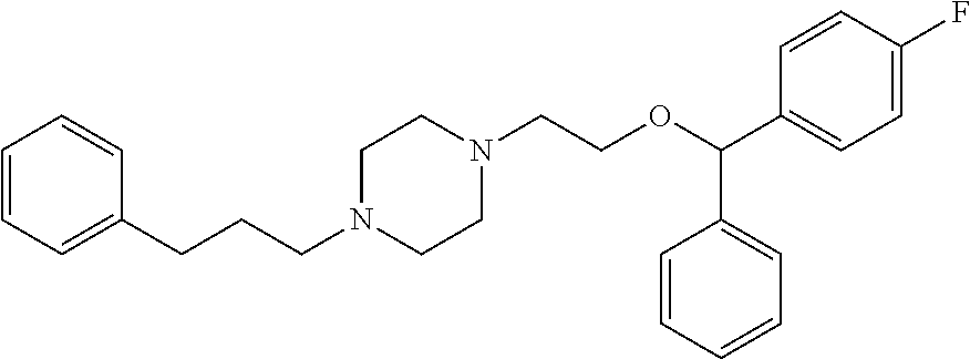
C1=CC=C(CCCN2CCN(CCOC(C3=CC=C(F)C=C3)C3=CC=CC=C3)CC2)C=C1
